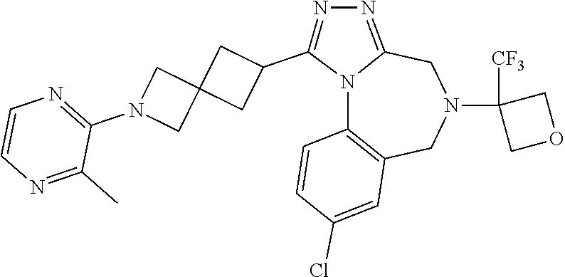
N12C3=C(CN(C4([CF3])COC4)CC1=NN=C2C1CC2(C1)CN(C1=NC=CN=C1C)C2)C=C(Cl)C=C3
